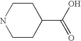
C1CC(C(O)=O)CCN1
